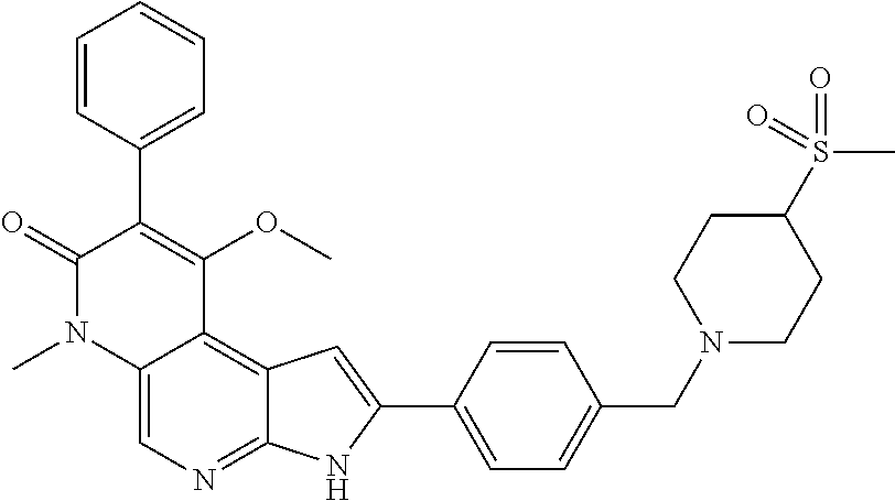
C12=CN=C3C(=C1C(OC)=C(C1=CC=CC=C1)C(=O)N2C)C=C(C1=CC=C(CN2CCC(S(C)(=O)=O)CC2)C=C1)N3
